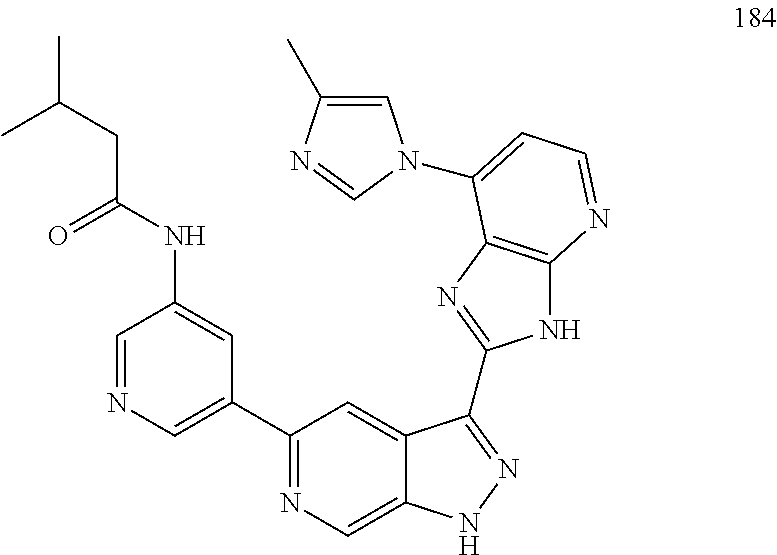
C1(C2=CN=CC(NC(CC(C)C)=O)=C2)=NC=C2C(=C1)C(C1=NC3=C(N1)N=CC=C3N1C=C(C)N=C1)=NN2
